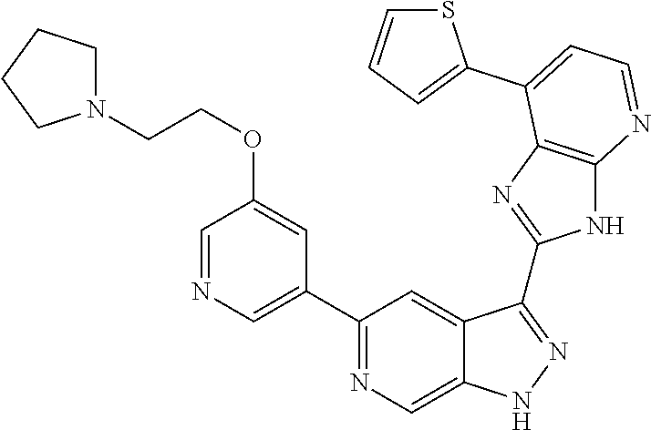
C1(C2=NC=C3C(=C2)C(C2=NC4=C(N2)N=CC=C4C2=CC=CS2)=NN3)=CN=CC(OCCN2CCCC2)=C1
